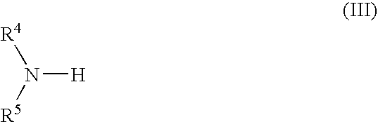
N([H])([R4])[R5]
